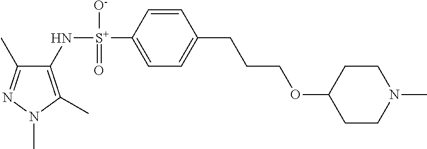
C1(C)=NN(C)C(C)=C1N[S+](C1=CC=C(CCCOC2CCN(C)CC2)C=C1)([O-])=O
